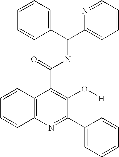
C12=C(N=C(C3=CC=CC=C3)C(O[H])=C1C(NC(C1=CC=CC=C1)C1=CC=CC=N1)=O)C=CC=C2
